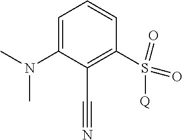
C1=C(N(C)C)C(C#N)=C(S(=O)(=O)[Q])C=C1
